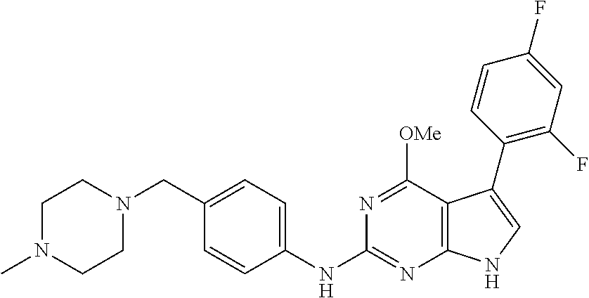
C1N(C)CCN(CC2=CC=C(NC3=NC4=C(C([OMe])=N3)C(C3=C(F)C=C(F)C=C3)=CN4)C=C2)C1
